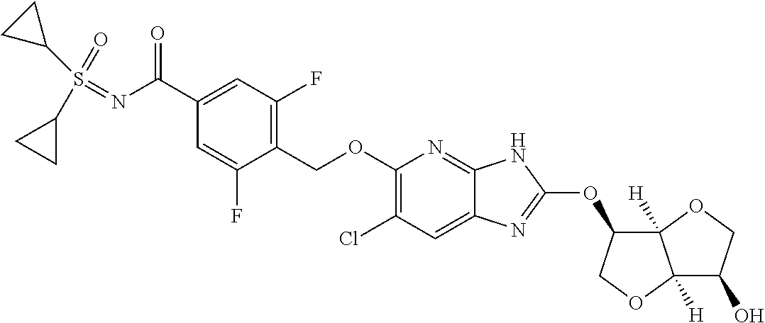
C1(COC2=C(Cl)C=C3C(=N2)NC(OC2C4([H])C([H])(OC2)C(O)CO4)=N3)=C(F)C=C(C(N=S(=O)(C2CC2)C2CC2)=O)C=C1F
